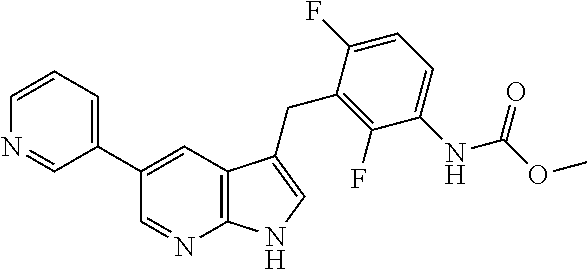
C1(C2=CC=CN=C2)=CC2=C(N=C1)NC=C2CC1=C(F)C(NC(OC)=O)=CC=C1F
